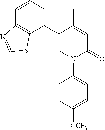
C1=C(C)C(C2=CC=CC3=C2SC=N3)=CN(C2=CC=C([OCF3])C=C2)C1=O
